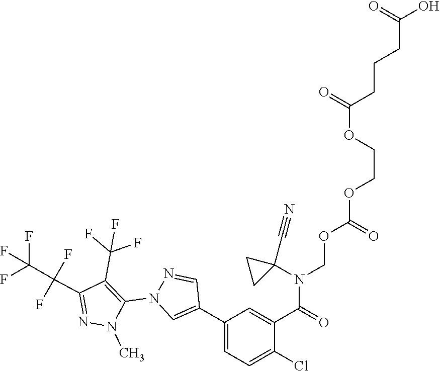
C1(C2=CN(C3=C(C(F)(F)F)C(C(F)(F)C(F)(F)F)=NN3C)N=C2)=CC=C(Cl)C(C(=O)N(C2(C#N)CC2)COC(OCCOC(=O)CCCC(O)=O)=O)=C1
